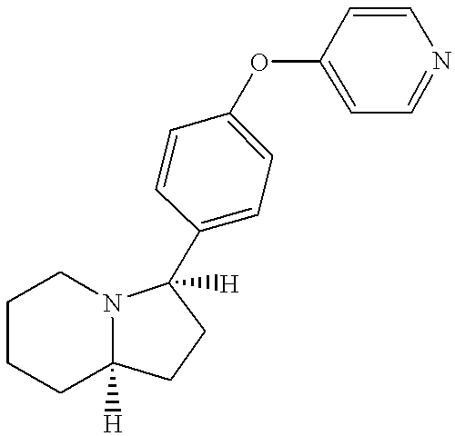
C1CCC2([H])N(C1)C([H])(C1=CC=C(OC3=CC=NC=C3)C=C1)CC2
